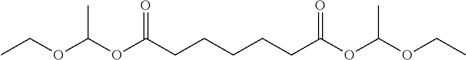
CCOC(OC(CCCCCC(OC(OCC)C)=O)=O)C
